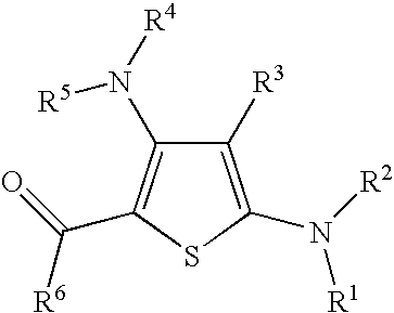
C1([R3])=C(N([R1])[R2])SC(C(=O)[R6])=C1N([R4])[R5]
